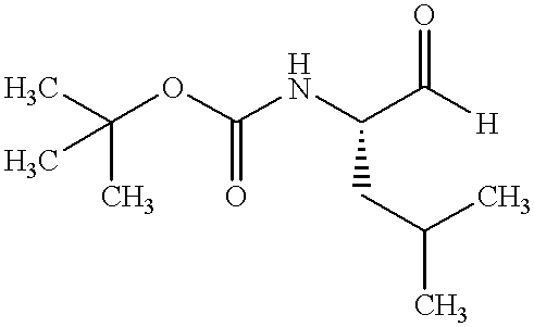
CC(OC(NC(C([H])=O)CC(C)C)=O)(C)C
